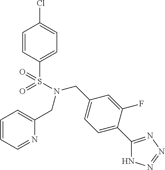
C1=CC(S(N(CC2=CC=CC=N2)CC2=CC=C(C3=NN=NN3)C(F)=C2)(=O)=O)=CC=C1Cl
